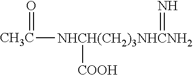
[CH3C]([NHCH(CH2)3NHCNH2](=N)[COOH])=O
